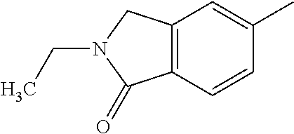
C12=C(C=CC(C)=C1)C(=O)N(CC)C2
